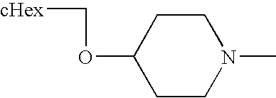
C1CC(OC[cHex])CCN1C
